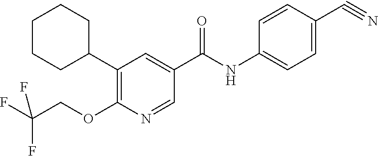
C1(C2=C(OCC(F)(F)F)N=CC(C(=O)NC3=CC=C(C#N)C=C3)=C2)CCCCC1
